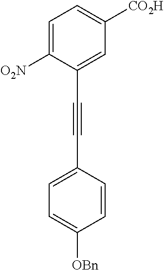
C1=C([O2N])C(C#CC2=CC=C([OBn])C=C2)=CC([CO2H])=C1
